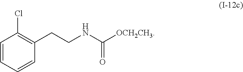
C1=CC=CC(CCNC([OCH2CH3])=O)=C1Cl
